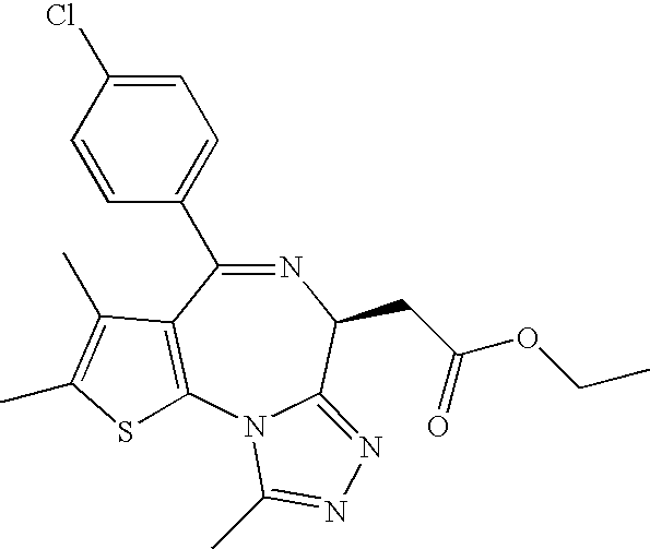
N1=C(C2=CC=C(Cl)C=C2)C2=C(N3C(=NN=C3C)C1CC(OCC)=O)SC(C)=C2C
